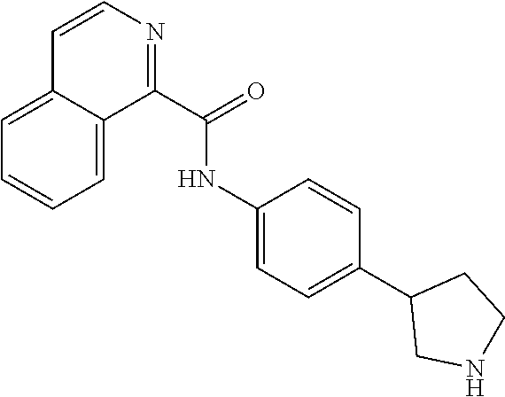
C1(NC(=O)C2=NC=CC3=CC=CC=C32)=CC=C(C2CNCC2)C=C1
